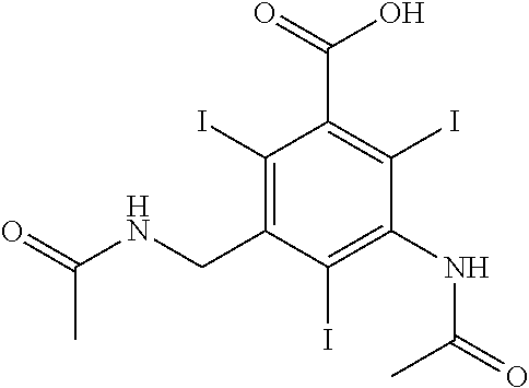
O=C(NCC1=C(I)C(C(=O)O)=C(I)C(NC(=O)C)=C1I)C
